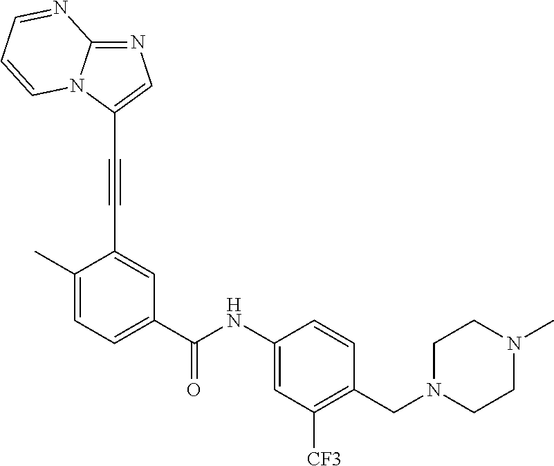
C12=NC=C(C#CC3=CC(C(NC4=CC([CF3])=C(CN5CCN(C)CC5)C=C4)=O)=CC=C3C)N1C=CC=N2
